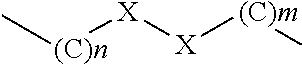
C[(C)n][X][X][(C)m]C
